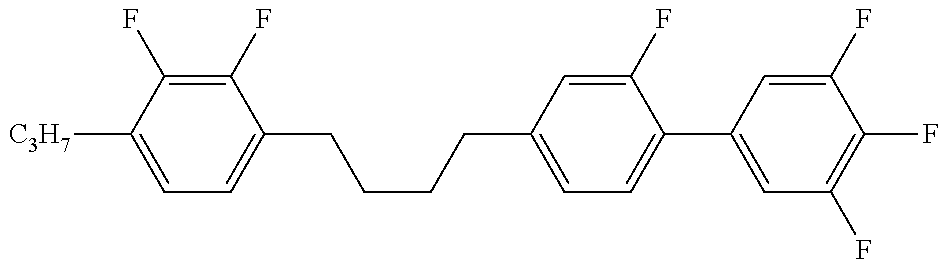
C1=C([C3H7])C(F)=C(F)C(CCCCC2=CC=C(C3=CC(F)=C(F)C(F)=C3)C(F)=C2)=C1
